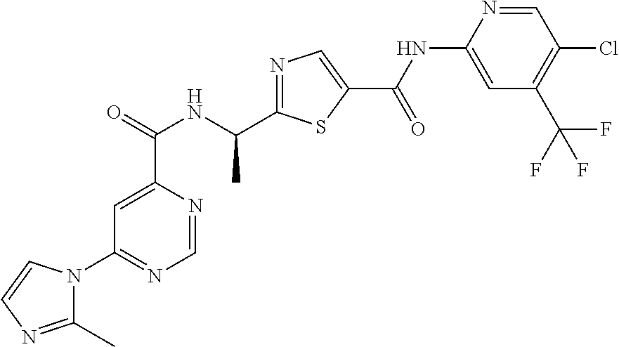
N1=C(C(NC(C2=CC(N3C(C)=NC=C3)=NC=N2)=O)C)SC(C(=O)NC2=CC(C(F)(F)F)=C(Cl)C=N2)=C1
